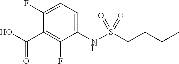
C1=C(F)C(C(O)=O)=C(F)C(NS(CCCC)(=O)=O)=C1
